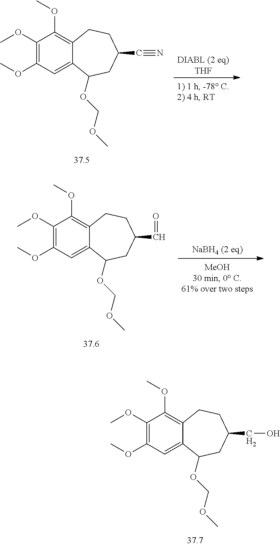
[DIABL (2 eq)THF].C1(OC)=C(OC)C=C2C(=C1OC)CCC(C#N)CC2OCOC.[NaBH4 (2 eq)].C1(OC)=C(OC)C=C2C(=C1OC)CCC(C=O)CC2OCOC.C1(OC)=C(OC)C=C2C(=C1OC)CCC(CO)CC2OCOC
